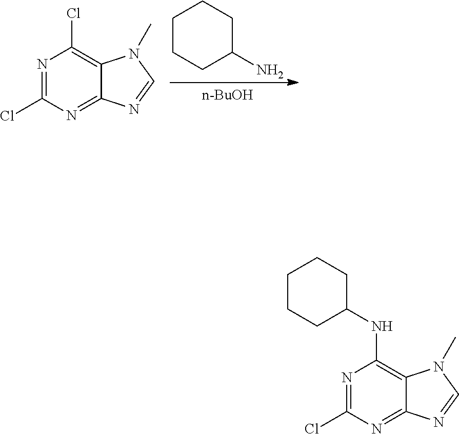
N1=C(Cl)N=C2C(=C1Cl)N(C)C=N2.C1CCC(N)CC1.[n-BuOH].N1=C(Cl)N=C2C(=C1NC1CCCCC1)N(C)C=N2
